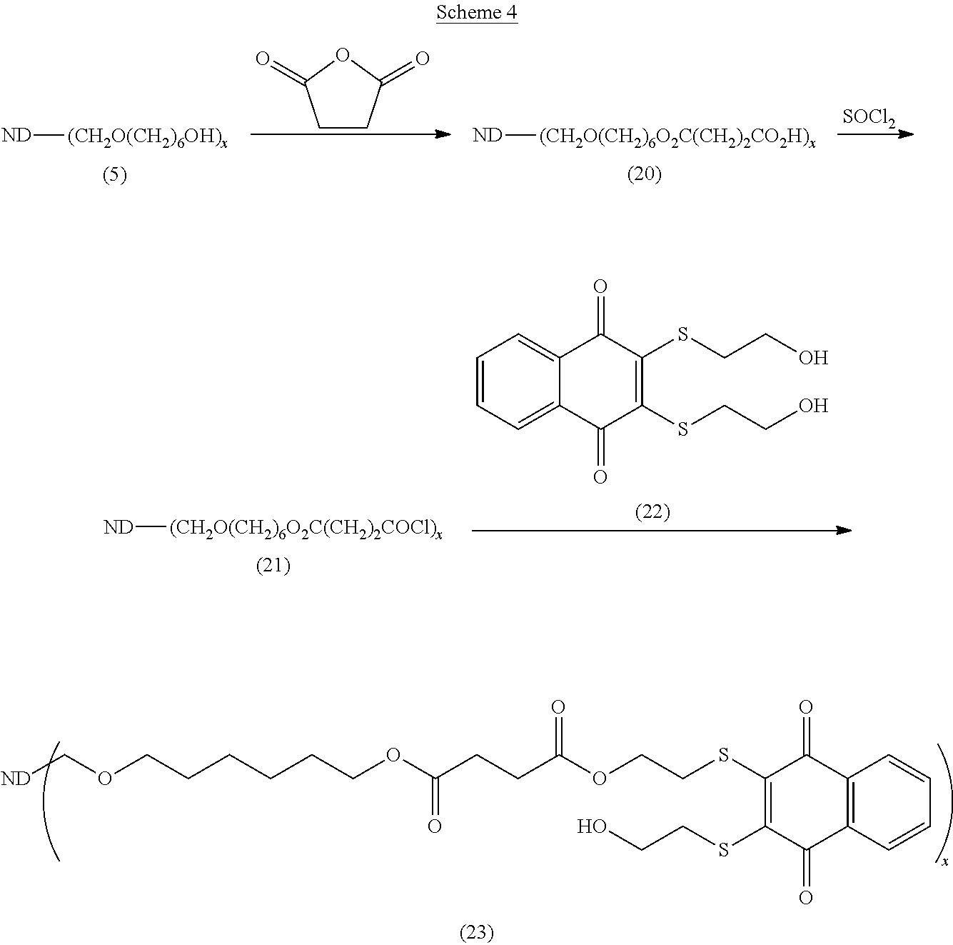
C1CC(=O)OC1=O.[SOCl2].[ND][(CH2O(CH2)6OH)x].[ND][(CH2O(CH2)6O2C(CH2)2CO2H)x].C1=CC=C2C(=C1)C(=O)C(SCCO)=C(SCCO)C2=O.[ND][(CH2O(CH2)6O2C(CH2)2COCl)x].[ND]COCCCCCCOC(CCC(OCCSC1=C(SCCO)C(=O)C2=C(C1=O)C=CC=C2)=O)=O
